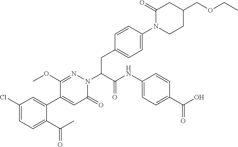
C1(Cl)=CC=C(C(C)=O)C(C2=CC(=O)N(C(CC3=CC=C(N4C(=O)CC(COCC)CC4)C=C3)C(NC3=CC=C(C(O)=O)C=C3)=O)N=C2OC)=C1
